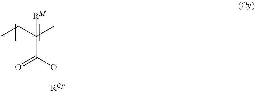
CCC(C)(C(O[RCy])=O)[RM]
